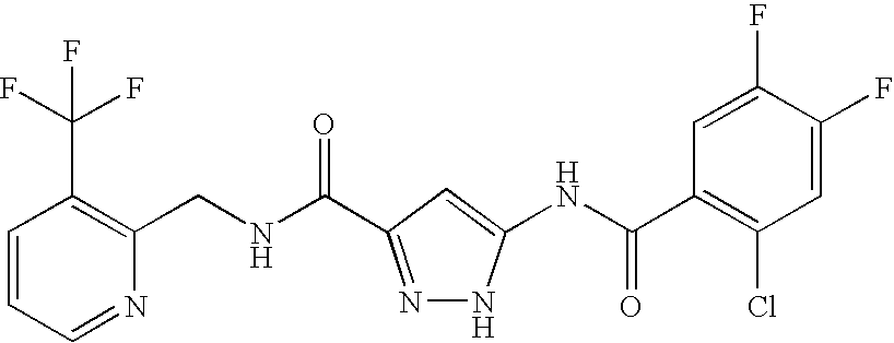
C(NC(=O)C1=NNC(NC(C2=C(Cl)C=C(F)C(F)=C2)=O)=C1)C1=C(C(F)(F)F)C=CC=N1
